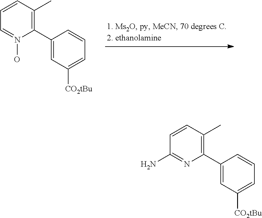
C1=CC=N(O)C(C2=CC([CO2tBu])=CC=C2)=C1C.C1=CC(N)=NC(C2=CC([CO2tBu])=CC=C2)=C1C
